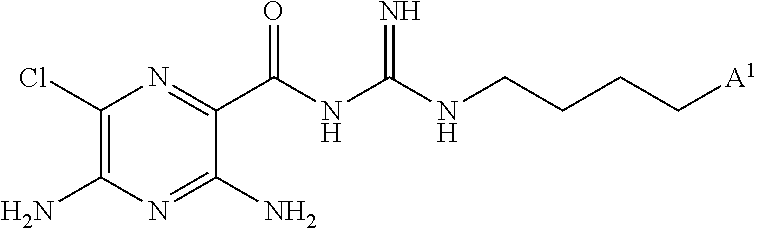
C1(Cl)=C(N)N=C(N)C(C(NC(NCCCC[A1])=N)=O)=N1
